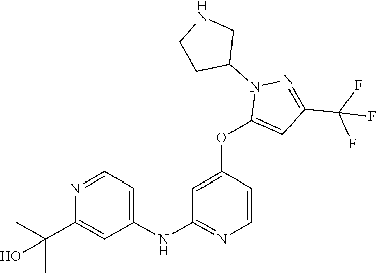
C1(NC2=NC=CC(OC3=CC(C(F)(F)F)=NN3C3CNCC3)=C2)=CC=NC(C(C)(C)O)=C1
